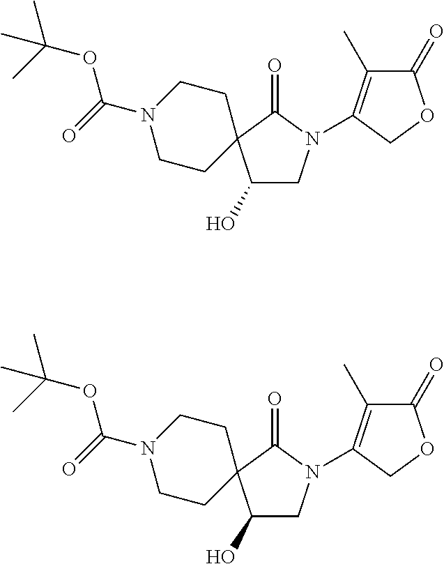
C1(O)CN(C2=C(C)C(=O)OC2)C(=O)C12CCN(C(=O)OC(C)(C)C)CC2.C1(O)CN(C2=C(C)C(=O)OC2)C(=O)C12CCN(C(=O)OC(C)(C)C)CC2
